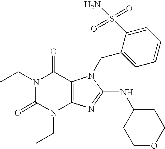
N1(CC)C(=O)N(CC)C2=C(C1=O)N(CC1=CC=CC=C1S(=O)(=O)N)C(NC1CCOCC1)=N2
